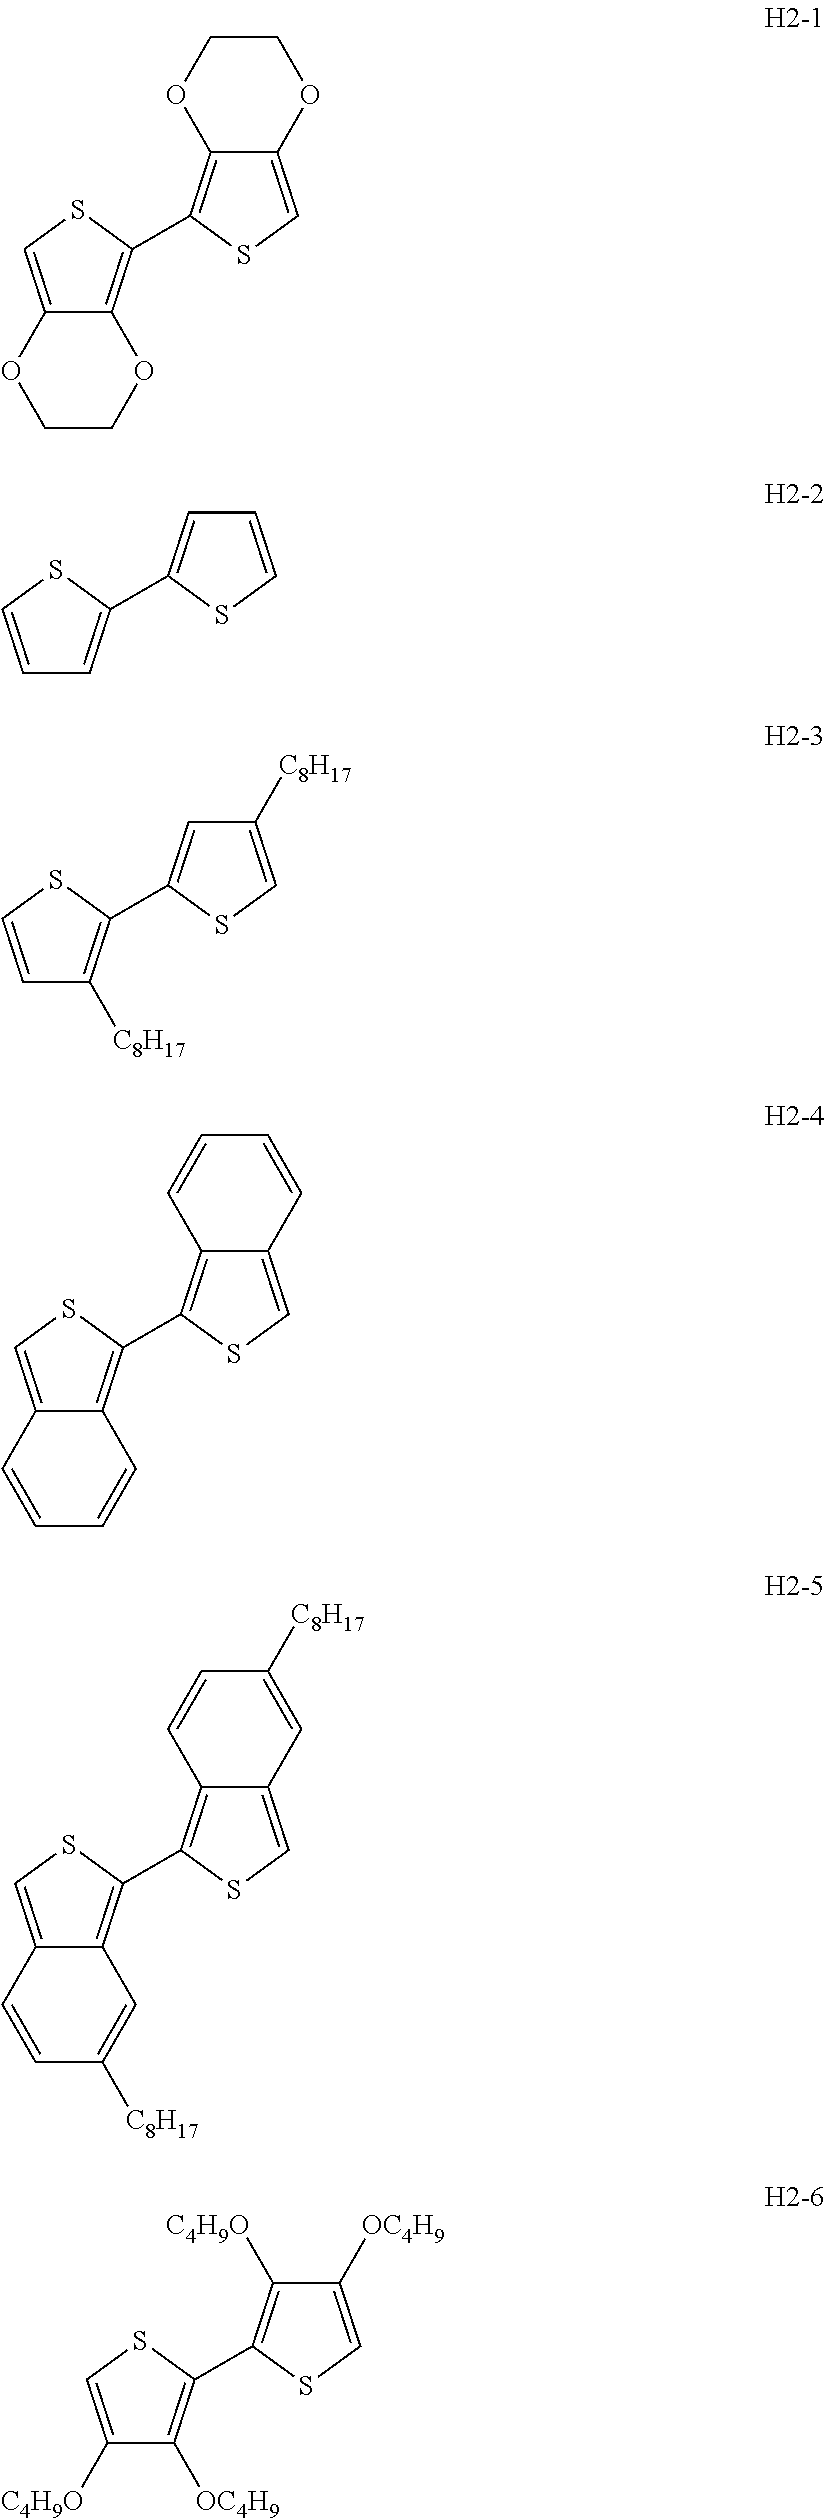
O1C2=C(C3=C4C(=CS3)OCCO4)SC=C2OCC1.C1=C(C2=CC=CS2)SC=C1.C1([C8H17])=C(C2=CC([C8H17])=CS2)SC=C1.C12=C(C3=C4C(=CS3)C=CC=C4)SC=C1C=CC=C2.C12=C(C3=C4C(=CS3)C=C([C8H17])C=C4)SC=C1C=CC([C8H17])=C2.C1([OC4H9])=C(C2=C([C4H9O])C([OC4H9])=CS2)SC=C1[C4H9O]
